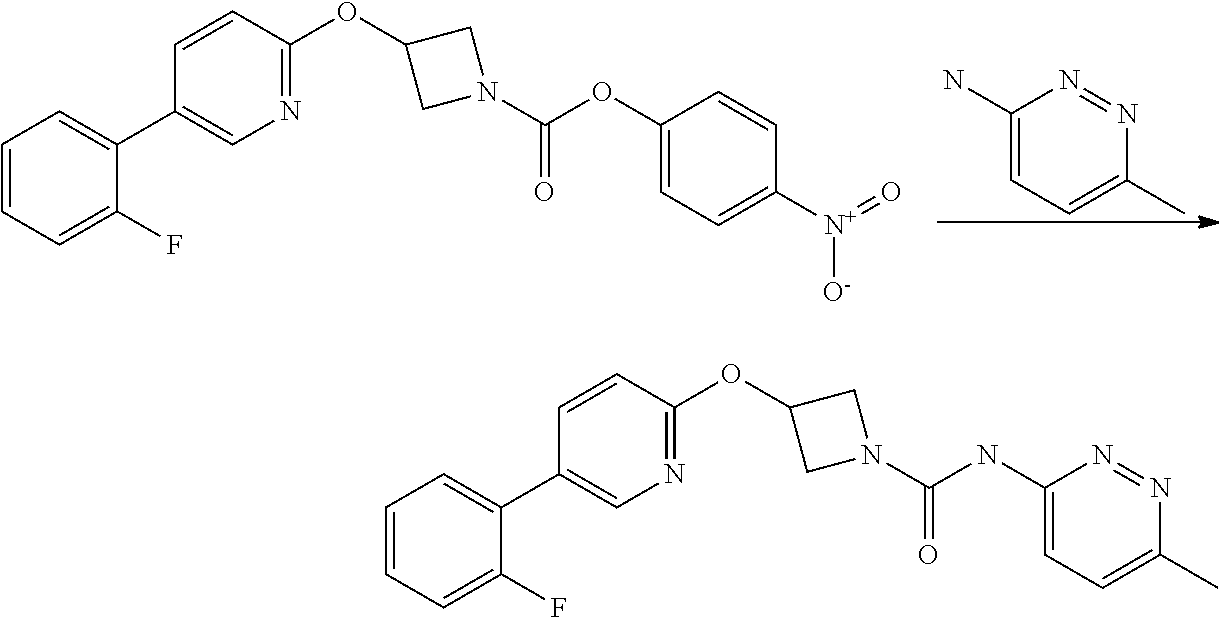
C1=CC(OC2CN(C(OC3=CC=C([N+](=O)[O-])C=C3)=O)C2)=NC=C1C1=CC=CC=C1F.C1(N)=CC=C(C)N=N1.C1=CC(OC2CN(C(NC3=CC=C(C)N=N3)=O)C2)=NC=C1C1=CC=CC=C1F
